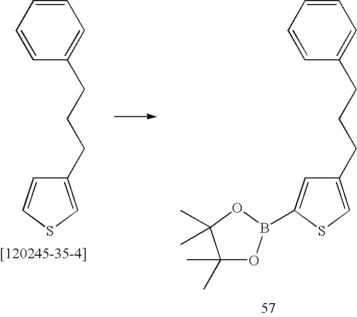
C1=CC=CC(CCCC2=CSC=C2)=C1.C1=CC=CC(CCCC2=CSC(B3OC(C)(C)C(C)(C)O3)=C2)=C1
